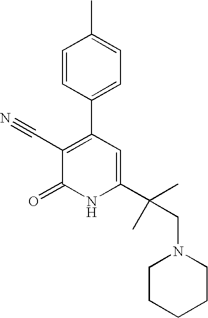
CC1=CC=C(C2=C(C#N)C(=O)NC(C(CN3CCCCC3)(C)C)=C2)C=C1
